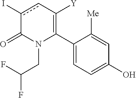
C1(C2=C([Y])cc(I)C(=O)N2CC(F)F)=CC=C(O)C=C1[Me]
